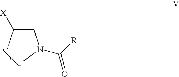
C(C(C)[X])N(C)C([R])=O
